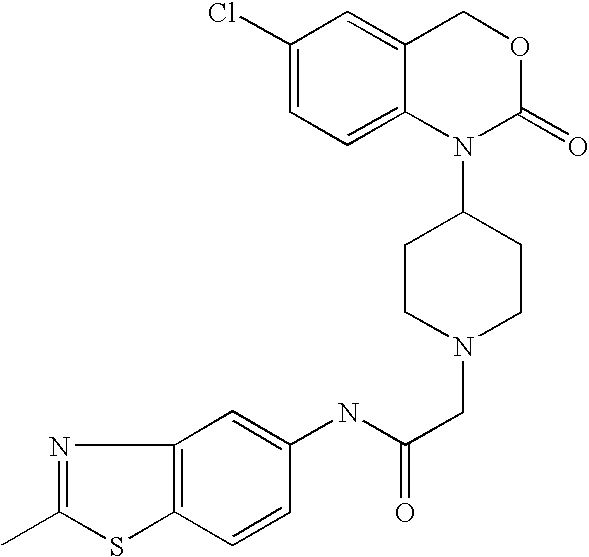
N(C(CN1CCC(N2C(=O)OCC3=CC(Cl)=CC=C23)CC1)=O)C1=CC2=C(C=C1)SC(C)=N2
